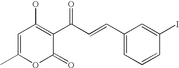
C1=C(C)OC(=O)C(C(C=CC2=CC=CC(I)=C2)=O)=C1O
